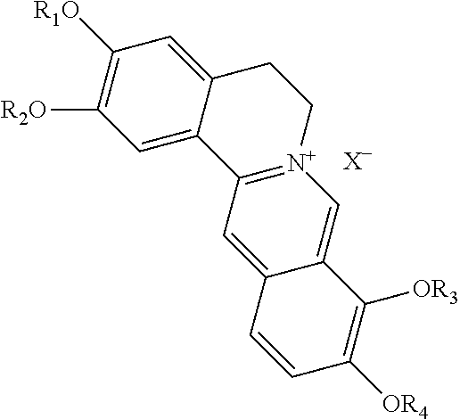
C1=C2C(=CC([R1O])=C1[R2O])CC[N+]1=C2C=C2C(=C1)C([OR3])=C([OR4])C=C2.[X-]
